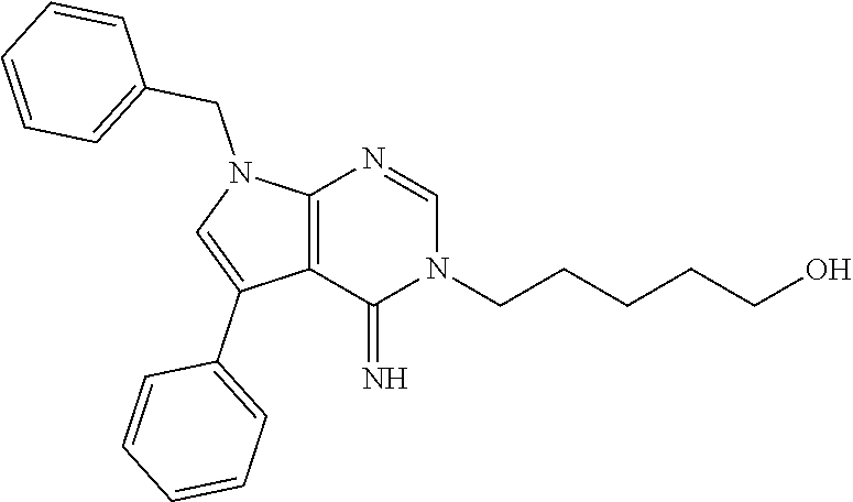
C1=C(C2=CC=CC=C2)C2=C(N1CC1=CC=CC=C1)N=CN(CCCCCO)C2=N
